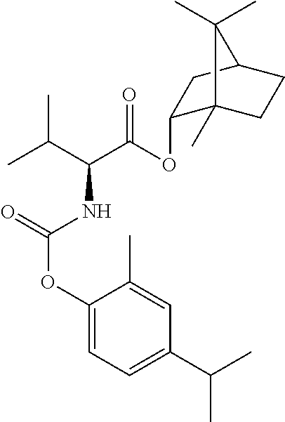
C(NC(C(OC1C2(C)CCC(C1)C2(C)C)=O)C(C)C)(OC1=CC=C(C(C)C)C=C1C)=O
